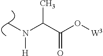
C(C(O[W3])=O)(N(C)[H])C
